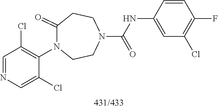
C1=CC(F)=C(Cl)C=C1NC(=O)N1CCN(C2=C(Cl)C=NC=C2Cl)C(=O)CC1
